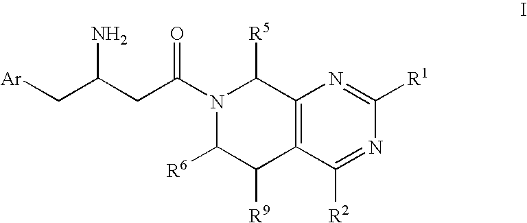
C12=C(C([R2])=NC([R1])=N1)C([R9])C([R6])N(C(CC(C[Ar])N)=O)C2[R5]
